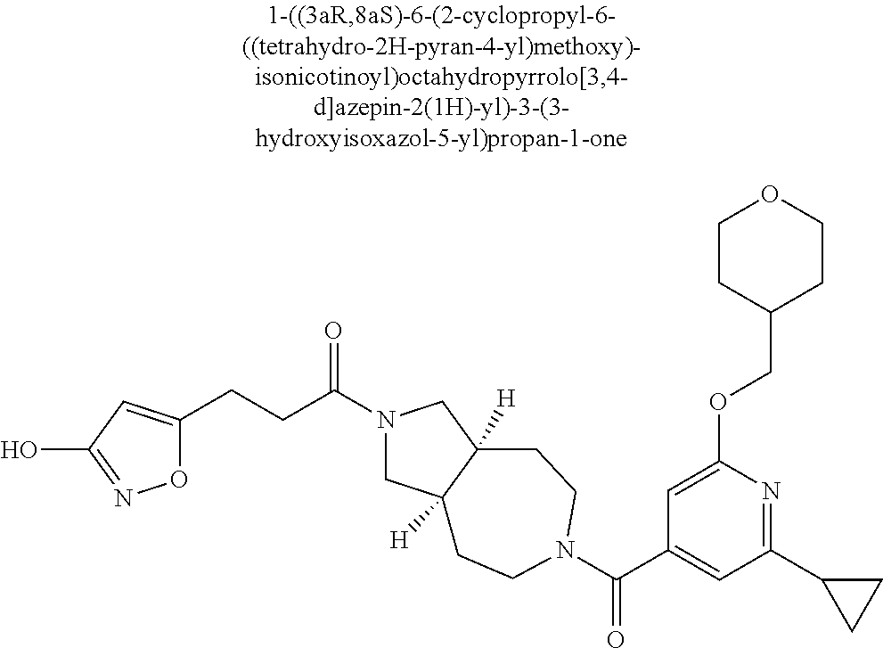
C(CC1=CC(O)=NO1)C(N1CC2([H])C([H])(C1)CCN(C(C1=CC(C3CC3)=NC(OCC3CCOCC3)=C1)=O)CC2)=O
